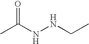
CC(NNCC)=O
